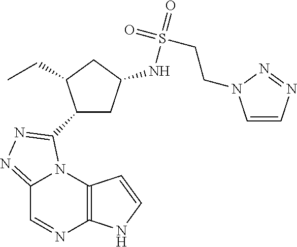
C12=C(N3C(=NN=C3C3CC(NS(=O)(=O)CCN4C=CN=N4)CC3CC)C=N1)C=CN2
